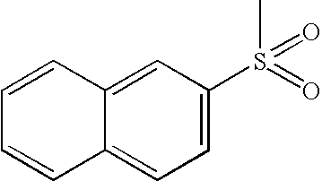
C12=CC(S(=O)(C)=O)=CC=C1C=CC=C2
